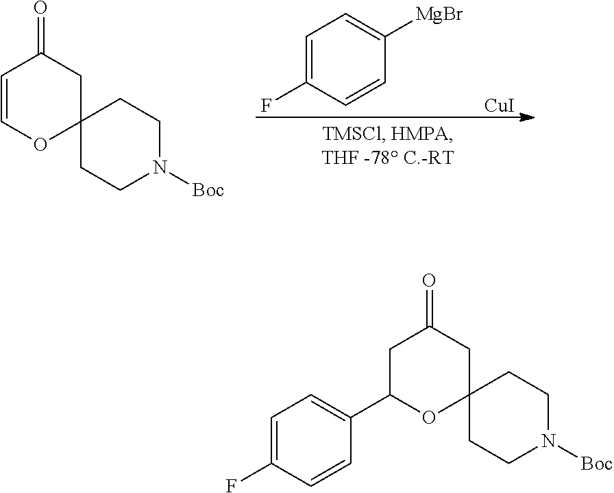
C1=C(F)C=CC(C2OC3(CC(=O)C2)CCN([Boc])CC3)=C1.C1=CC(=O)CC2(O1)CCN([Boc])CC2.C1=C(F)C=CC([MgBr])=C1.[CuI]
